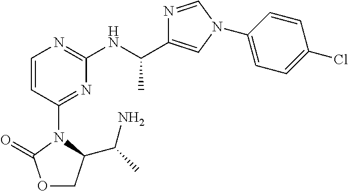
N1=CN(C2=CC=C(Cl)C=C2)C=C1C(NC1=NC=CC(N2C(C(C)N)COC2=O)=N1)C
